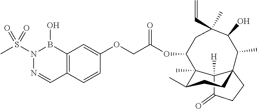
C12([H])C(=O)CCC13CCC(C)C2(C)C(OC(COC1=CC2=C(C=C1)C=NN(S(C)(=O)=O)B2O)=O)CC(C=C)(C)C(O)C3C
